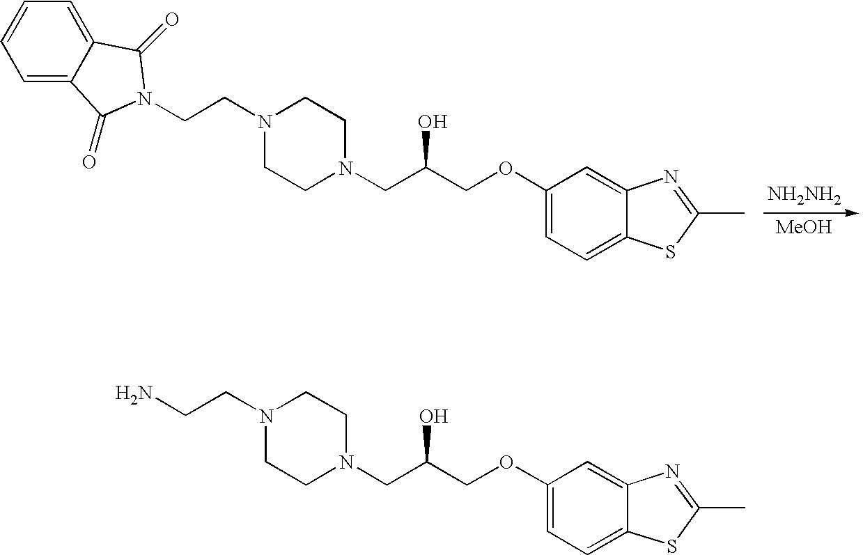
N1(CCN)CCN(CC(COC2=CC=C3C(=C2)N=C(C)S3)O)CC1.[NH2NH2].[MeOH].N1(CCN2C(=O)C3=CC=CC=C3C2=O)CCN(CC(COC2=CC=C3C(=C2)N=C(C)S3)O)CC1
